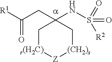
C(CC1(NS(=O)([R2])=O)C[r(H2C)][Z][(CH2)s]C1)([R1])=O
